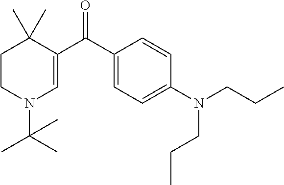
C1CN(C(C)(C)C)C=C(C(C2=CC=C(N(CCC)CCC)C=C2)=O)C1(C)C
